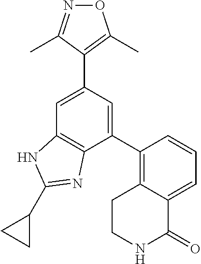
N1=C(C)C(C2=CC3=C(C(C4=C5C(=CC=C4)C(=O)NCC5)=C2)N=C(C2CC2)N3)=C(C)O1
